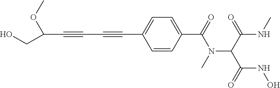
C(C#CC#CC1=CC=C(C(=O)N(C(C(NC)=O)C(=O)NO)C)C=C1)(OC)CO
